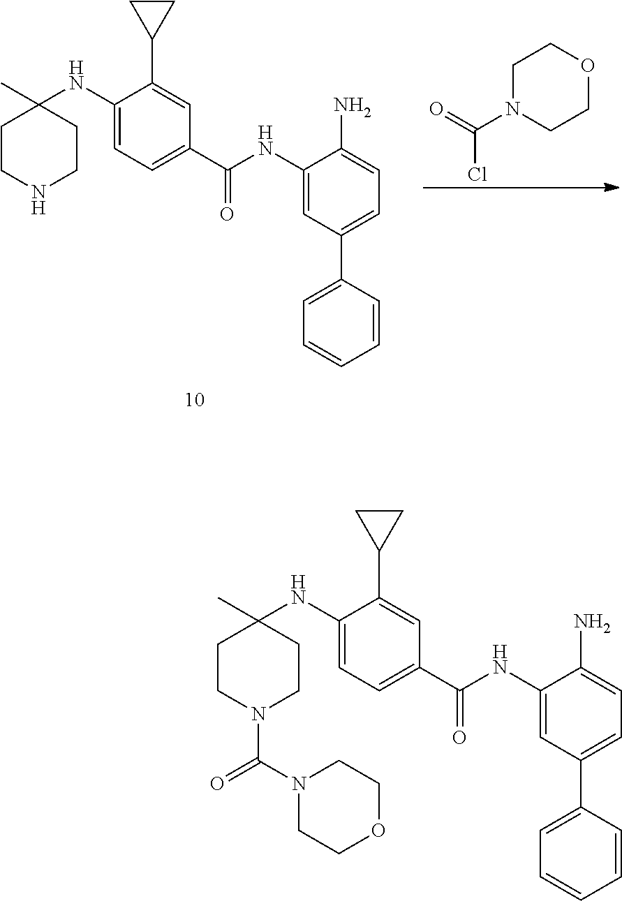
C1=C(NC2(C)CCNCC2)C(C2CC2)=CC(C(=O)NC2=CC(C3=CC=CC=C3)=CC=C2N)=C1.C1N(C(=O)Cl)CCOC1.C1=C(NC2(C)CCN(C(=O)N3CCOCC3)CC2)C(C2CC2)=CC(C(=O)NC2=CC(C3=CC=CC=C3)=CC=C2N)=C1
